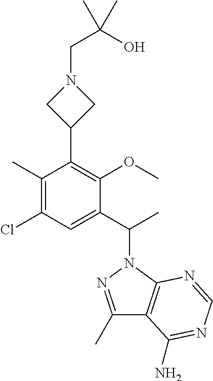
C1(C)=C(Cl)C=C(C(C)N2N=C(C)C3=C2N=CN=C3N)C(OC)=C1C1CN(CC(O)(C)C)C1
